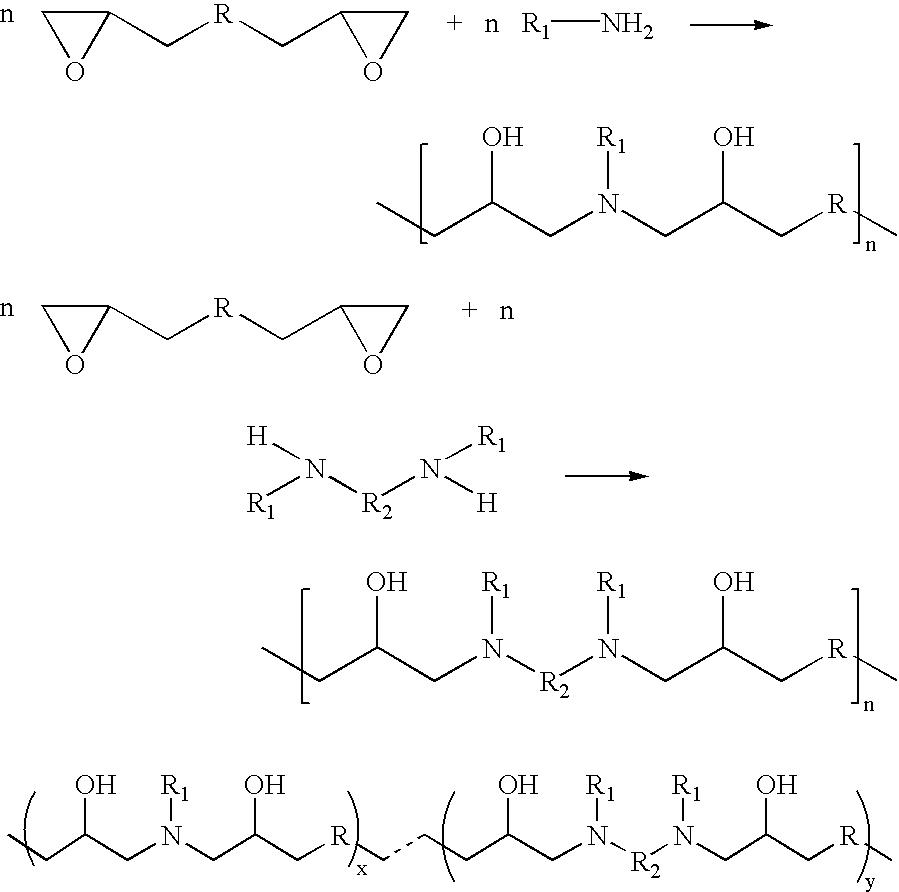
C1(C[R]CC2OC2)CO1.[+   n   R1]N.CCC(CN(CC(C[R]C)O)[R1])O.C1(C[R]CC2OC2)CO1.[R1]N([R2]N([H])[R1])[H].CCC(CN([R2]N(CC(C[R]C)O)[R1])[R1])O.CCC(CN(CC(C[R]CCCC(CN([R2]N(CC(C[R]C)O)[R1])[R1])O)O)[R1])O
